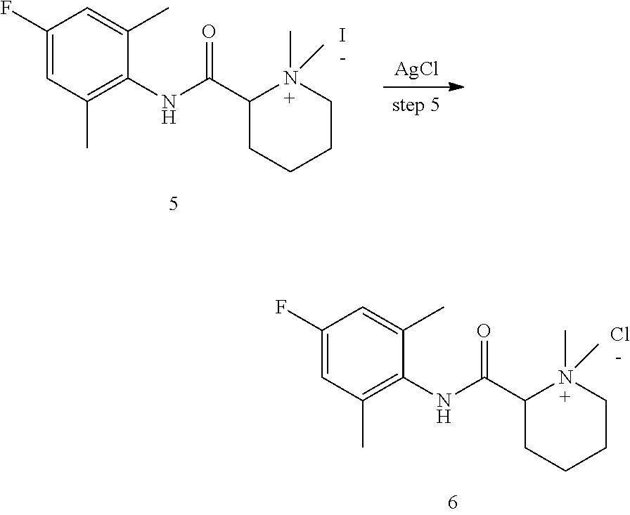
C1(F)=CC(C)=C(NC(C2N(C)(C)CCCC2)=O)C(C)=C1.Cl.C1(F)=CC(C)=C(NC(C2N(C)(C)CCCC2)=O)C(C)=C1.I.[AgCl]
